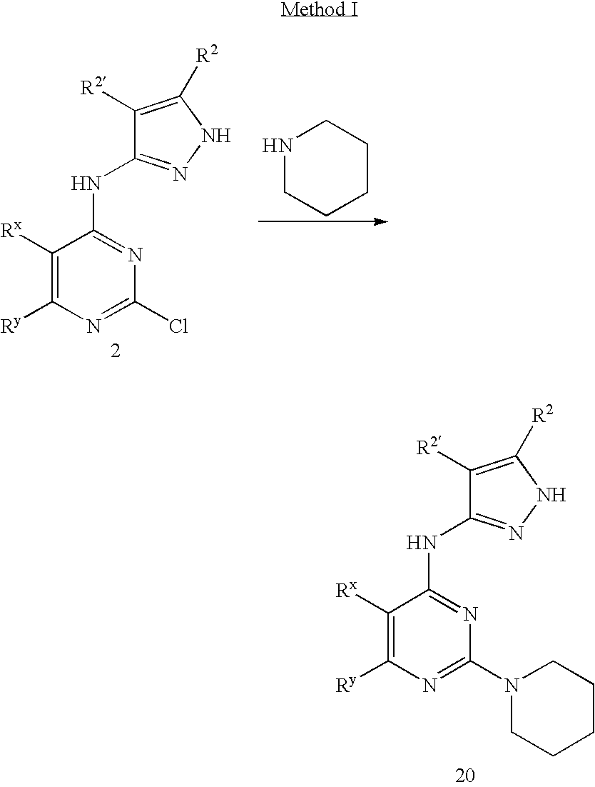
C1([Rx])=C([Ry])N=C(Cl)N=C1NC1=NNC([R2])=C1[R2].C1CCNCC1.C1([Rx])=C([Ry])N=C(N2CCCCC2)N=C1NC1=NNC([R2])=C1[R2]
